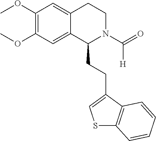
COC1=C(OC)C=C2C(=C1)C(CCC1=CSC3=C1C=CC=C3)N(C(=O)[H])CC2
